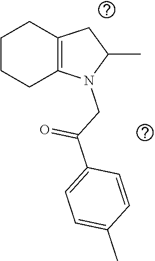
C1CCC2=C(C1)CC(C)N2CC(C1=CC=C(C)C=C1)=O
